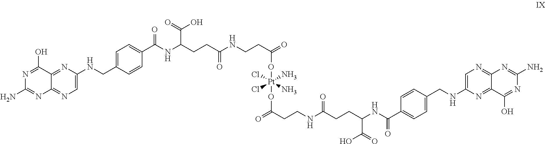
C1=C(NCC2=CC=C(C(NC(CCC(NCCC(=O)O[Pt](N)(Cl)(Cl)(N)OC(CCNC(CCC(NC(C3=CC=C(CNC4=CN=C5C(=N4)C(O)=NC(N)=N5)C=C3)=O)C(=O)O)=O)=O)=O)C(=O)O)=O)C=C2)N=C2C(=N1)N=C(N)N=C2O
